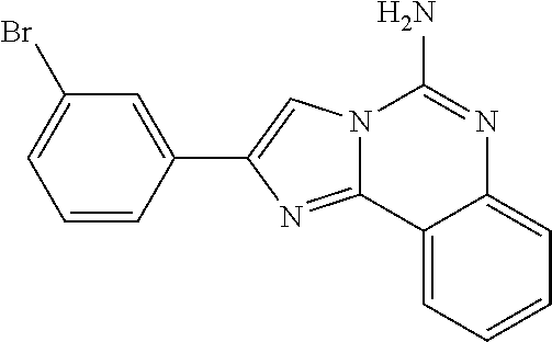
C1(C2=CN3C(=N2)C2=CC=CC=C2N=C3N)=CC(Br)=CC=C1
